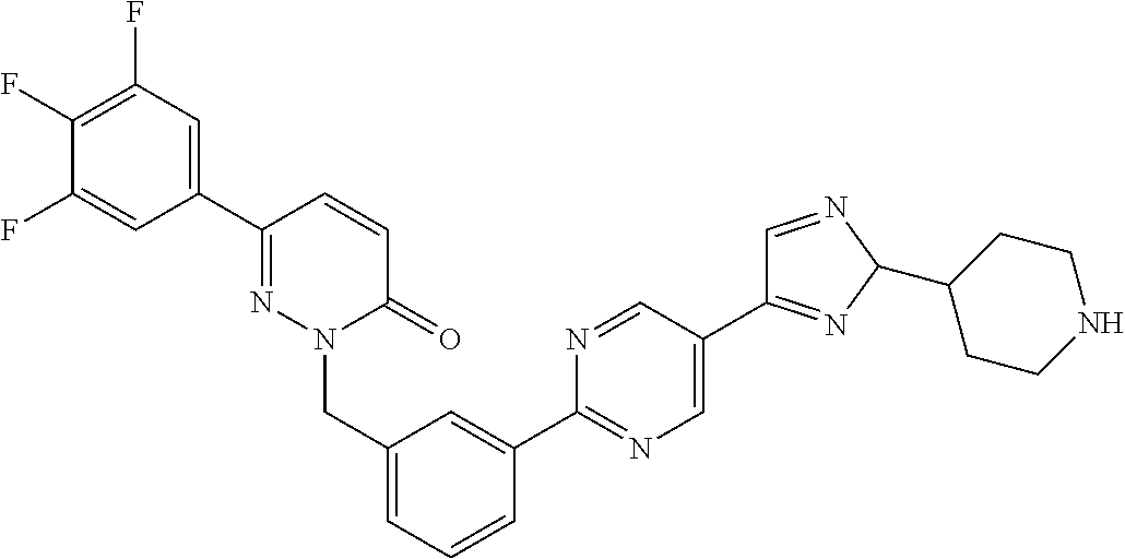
C1(F)=C(F)C=C(C2=NN(CC3=CC=CC(C4=NC=C(C5=NC(C6CCNCC6)N=C5)C=N4)=C3)C(=O)C=C2)C=C1F
